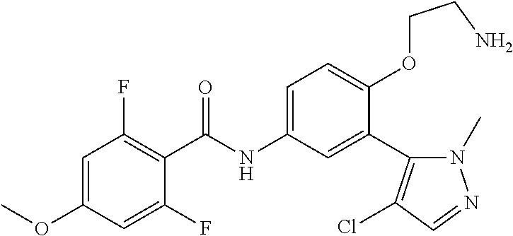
C1(F)=CC(OC)=CC(F)=C1C(=O)NC1=CC=C(OCCN)C(C2=C(Cl)C=NN2C)=C1
